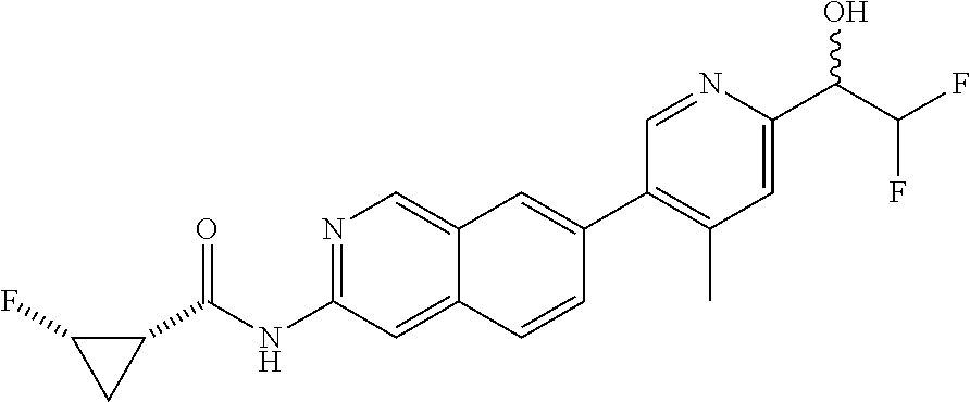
N1=C(NC(C2C(F)C2)=O)C=C2C(=C1)C=C(C1=C(C)C=C(C(O)C(F)F)N=C1)C=C2
